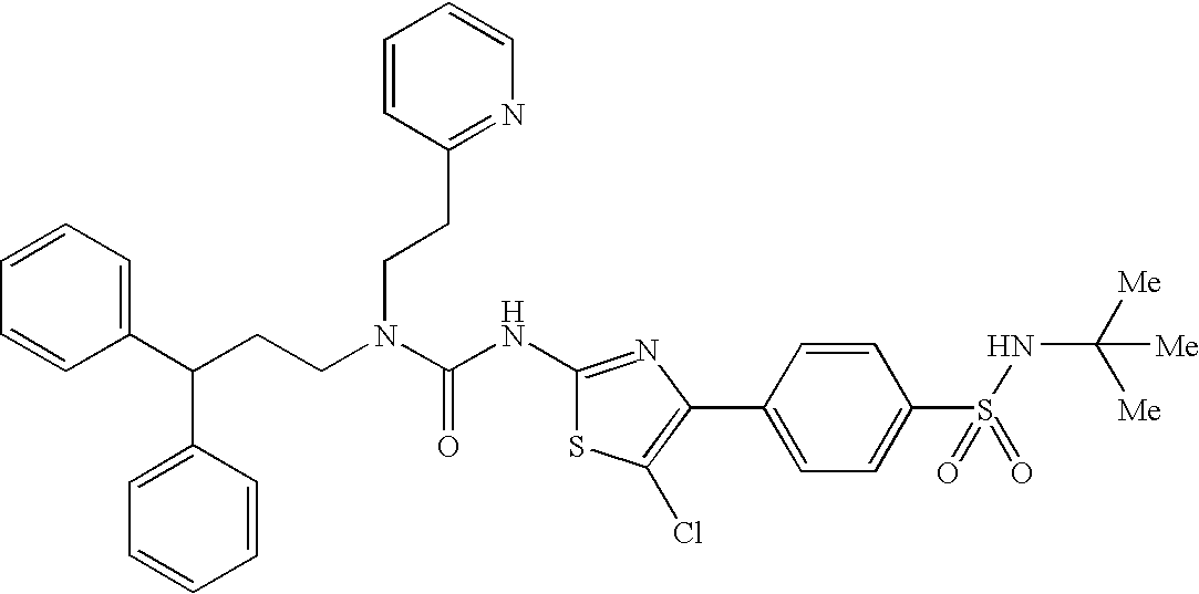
C1(C(CCN(C(NC2=NC(C3=CC=C(S(NC([Me])([Me])[Me])(=O)=O)C=C3)=C(Cl)S2)=O)CCC2=NC=CC=C2)C2=CC=CC=C2)=CC=CC=C1
